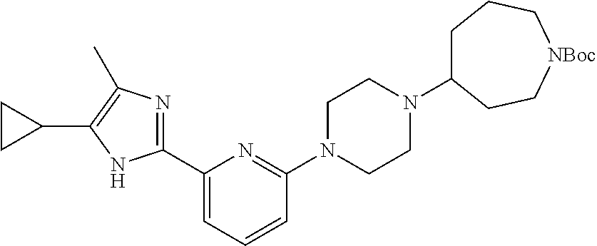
C1(C2=NC(C)=C(C3CC3)N2)=CC=CC(N2CCN(C3CCC[NBoc]CC3)CC2)=N1
